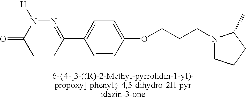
C1(C2=CC=C(OCCCN3CCCC3C)C=C2)=NN([H])C(=O)CC1
